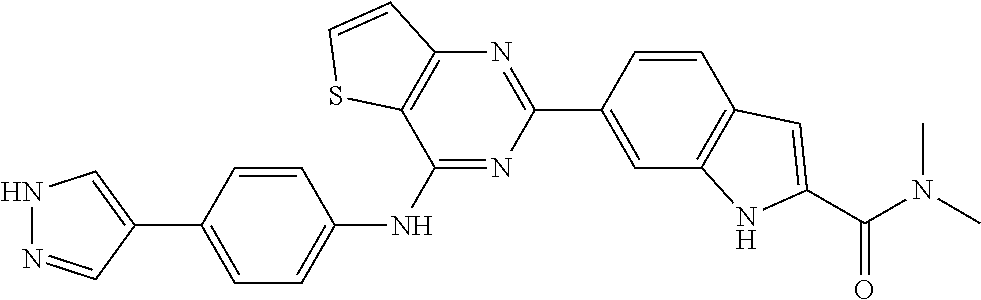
N1N=CC(C2=CC=C(NC3=NC(C4=CC5=C(C=C4)C=C(C(N(C)C)=O)N5)=NC4=C3SC=C4)C=C2)=C1
